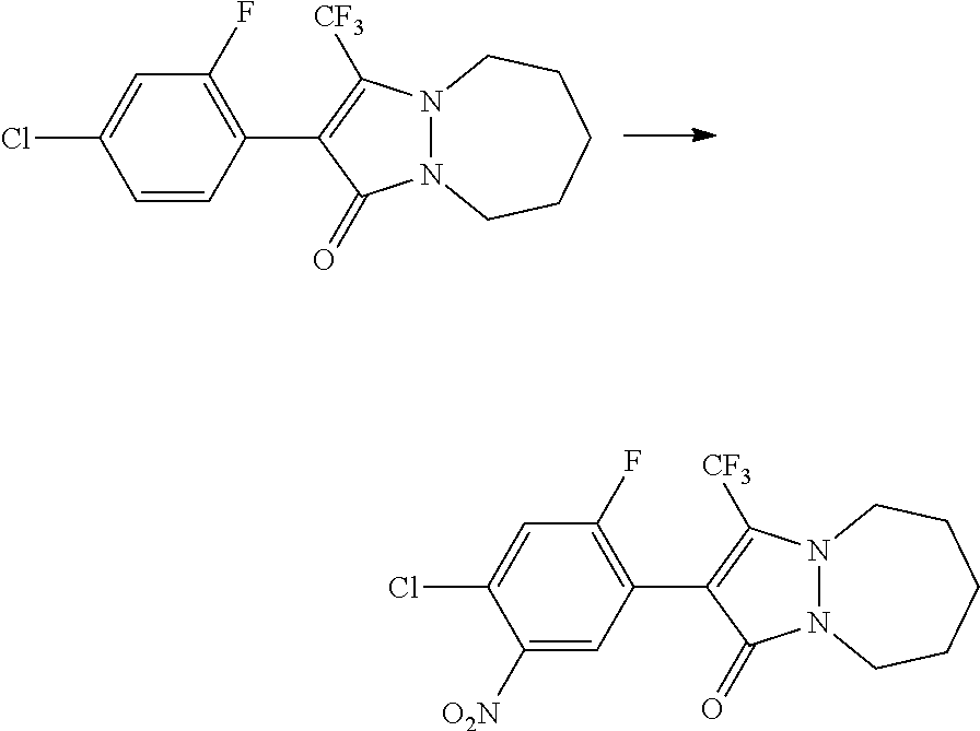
ClC1=CC(F)=C(C2=C([CF3])N3N(C2=O)CCCCC3)C=C1[O2N].ClC1=CC(F)=C(C2=C([CF3])N3N(C2=O)CCCCC3)C=C1
